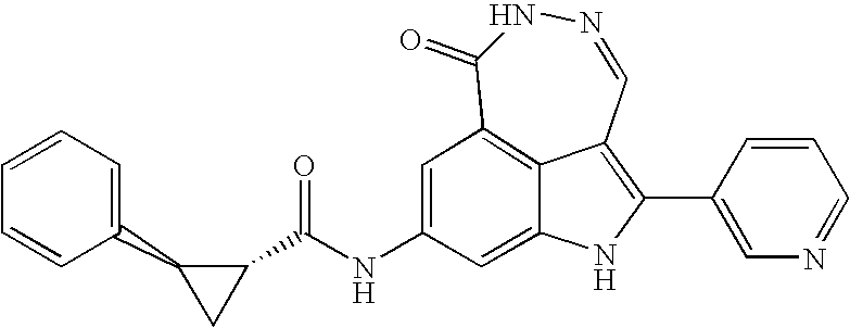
C(NC1=CC2=C3C(=C1)NC(C1=CN=CC=C1)=C3C=NNC2=O)(=O)C1C(C2=CC=CC=C2)C1
